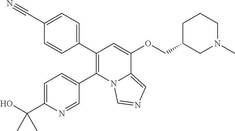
C1(C2=C(C3=CC=C(C(O)(C)C)N=C3)N3C(=CN=C3)C(OCC3CN(C)CCC3)=C2)=CC=C(C#N)C=C1
